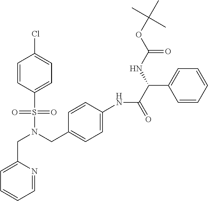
N(S(C1=CC=C(Cl)C=C1)(=O)=O)(CC1=CC=C(NC(C(NC(OC(C)(C)C)=O)C2=CC=CC=C2)=O)C=C1)CC1=CC=CC=N1
